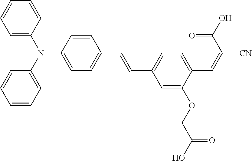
C1=C(N(C2=CC=CC=C2)C2=CC=C(C=CC3=CC=C(C=C(C(=O)O)[CN])C(OCC(O)=O)=C3)C=C2)C=CC=C1
